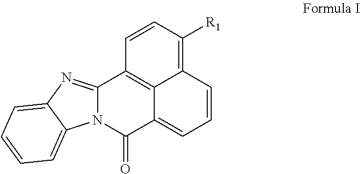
C12=NC3=CC=CC=C3N1C(=O)C1=CC=CC3=C([R1])C=CC2=C13
